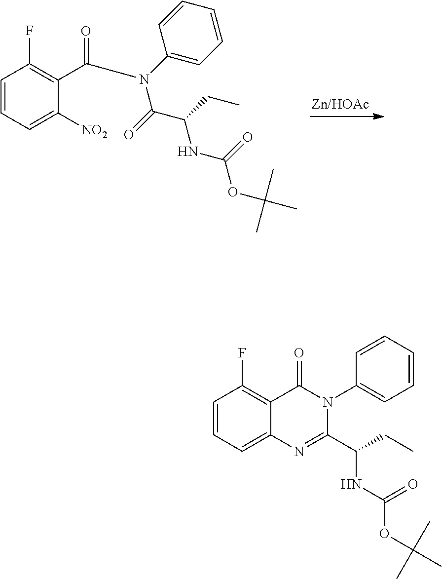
C1(C(N(C2=CC=CC=C2)C(=O)C(CC)NC(OC(C)(C)C)=O)=O)=C(F)C=CC=C1[NO2].C12=C(F)C=CC=C1N=C(C(CC)NC(OC(C)(C)C)=O)N(C1=CC=CC=C1)C2=O
